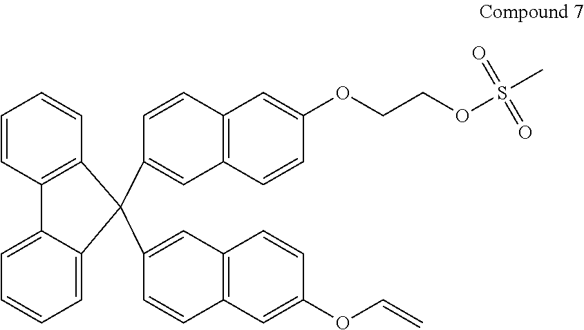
C12=C(C=CC(OCCOS(C)(=O)=O)=C1)C=C(C1(C3=CC4=C(C=C3)C=C(OC=C)C=C4)C3=C(C=CC=C3)C3=CC=CC=C31)C=C2
